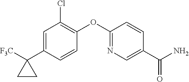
C1=C(C2([F3C])CC2)C=CC(OC2=NC=C(C(N)=O)C=C2)=C1Cl
